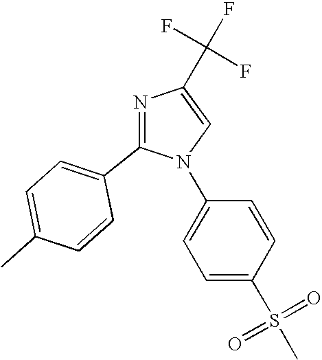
N1=C(C2=CC=C(C)C=C2)N(C2=CC=C(S(C)(=O)=O)C=C2)C=C1C(F)(F)F
